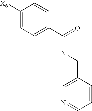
C1([X6])=CC=C(C(=O)NCC2=CN=CC=C2)C=C1
